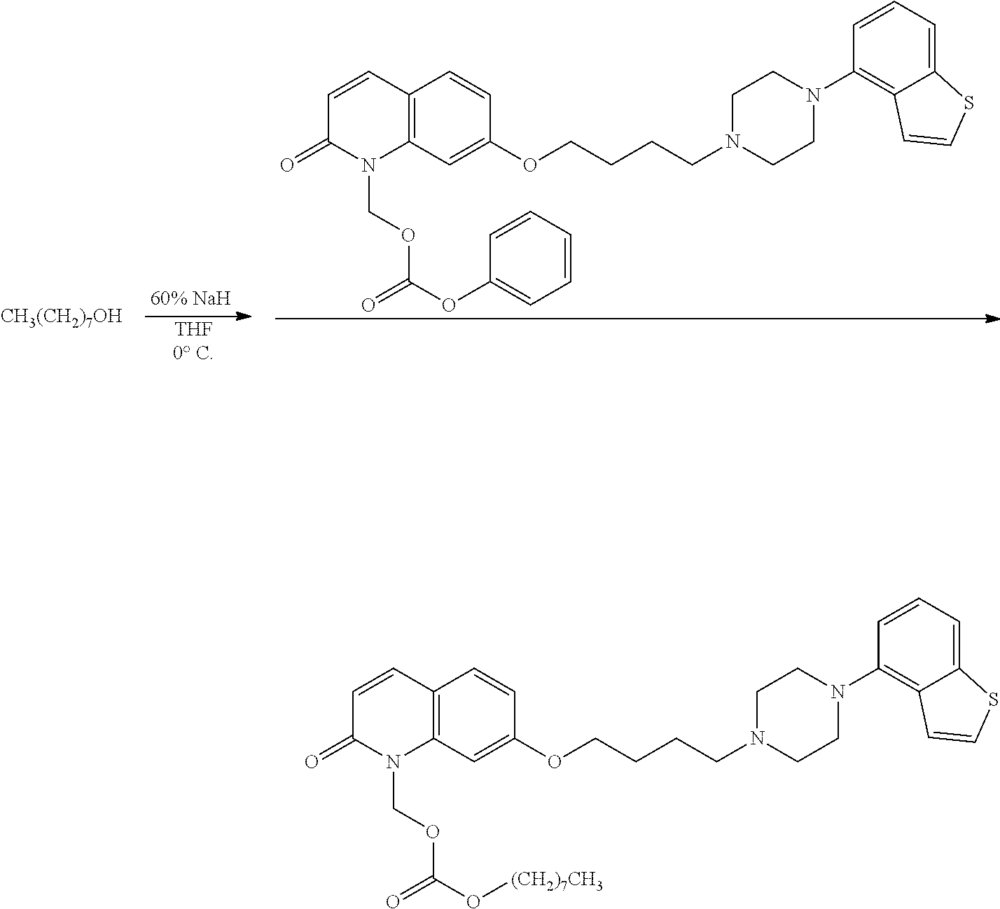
[CH3(CH2)7OH].[THF0 C].C1=CC2=C(N(COC(OC3=CC=CC=C3)=O)C1=O)C=C(OCCCCN1CCN(C3=C4C(=CC=C3)SC=C4)CC1)C=C2.C1=CC2=C(N(COC(O[(CH2)7CH3])=O)C1=O)C=C(OCCCCN1CCN(C3=C4C(=CC=C3)SC=C4)CC1)C=C2
